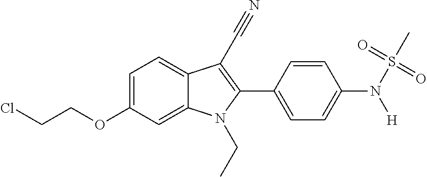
C1=C(OCCCl)C=C2C(=C1)C(C#N)=C(C1=CC=C(N(S(C)(=O)=O)[H])C=C1)N2CC
